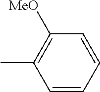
C1=CC=CC([MeO])=C1C
